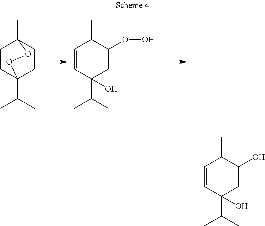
C1=CC2(C(C)C)CCC1(C)OO2.C1=CC(C(C)C)(O)CC(OO)C1C.C1=CC(C(C)C)(O)CC(O)C1C
